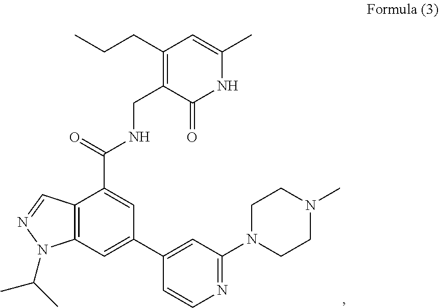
C12=C(C=C(C3=CC(N4CCN(C)CC4)=NC=C3)C=C1C(NCC1=C(CCC)C=C(C)NC1=O)=O)N(C(C)C)N=C2
